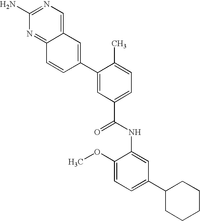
NC1=NC=C2C(=N1)C=CC(C1=CC(C(=O)NC3=CC(C4CCCCC4)=CC=C3OC)=CC=C1C)=C2
